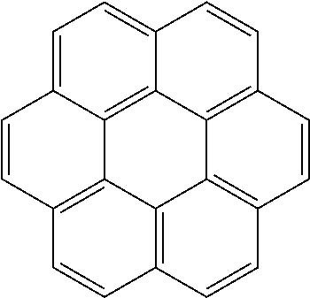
C1=C2C3=C4C(=C1)C=CC1=C4C4=C(C=C1)C=CC1=C4C3=C(C=C2)C=C1
